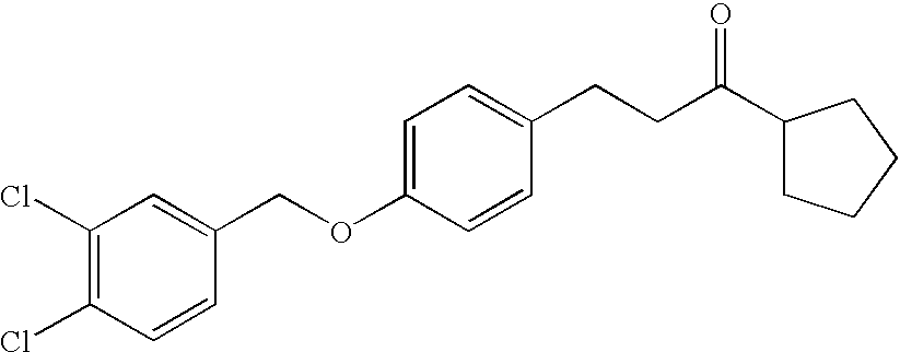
C1(COC2=CC=C(CCC(C3CCCC3)=O)C=C2)=CC(Cl)=C(Cl)C=C1
